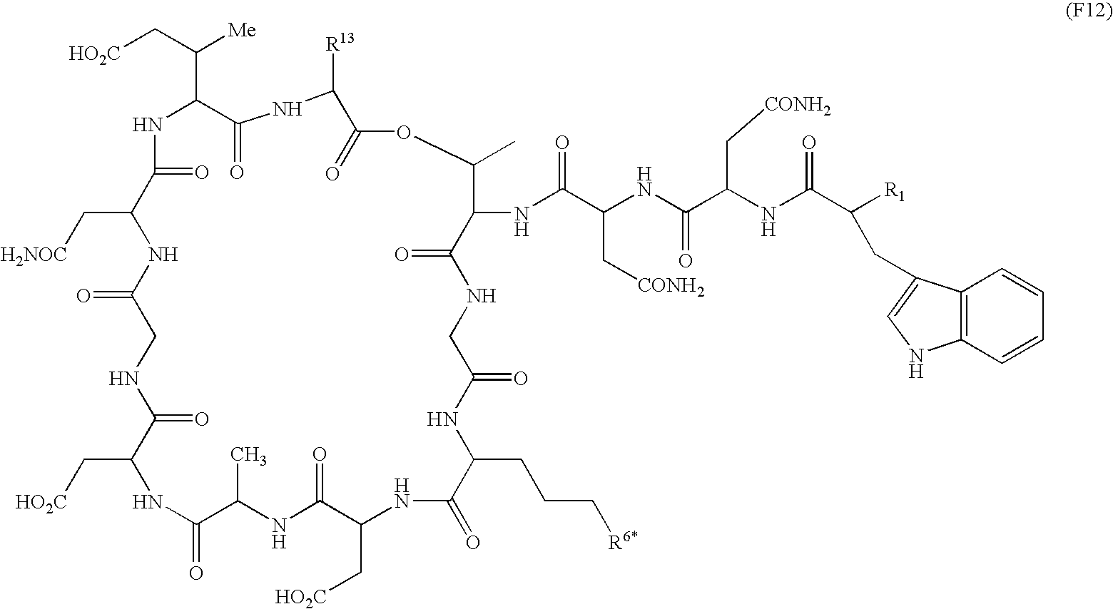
C1(=O)C(C[H2NOC])NC(=O)CNC(=O)C(C[HO2C])NC(=O)C(C)NC(=O)C(C[HO2C])NC(=O)C(CCC[R6*])NC(=O)CNC(=O)C(NC(C(NC(C(NC(C([R1])CC2=CNC3=C2C=CC=C3)=O)C[CONH2])=O)C[CONH2])=O)C(C)OC(=O)C([R13])NC(=O)C(C(C[HO2C])[Me])N1
